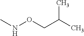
C(C)(CONC)C
